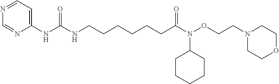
N1=CN=CC=C1NC(NCCCCCCC(=O)N(OCCN1CCOCC1)C1CCCCC1)=O
